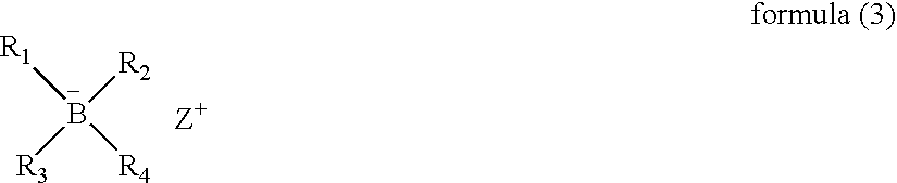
[_B]([R3])([R4])([R2])[R1]
